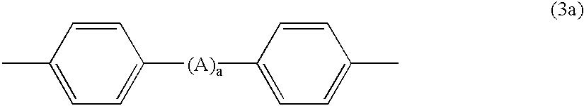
CC1=CC=C([(A)a]C2=CC=C(C)C=C2)C=C1
